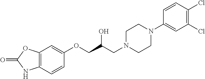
C1=CC(OCC(CN2CCN(C3=CC(Cl)=C(Cl)C=C3)CC2)O)=CC2=C1NC(=O)O2
